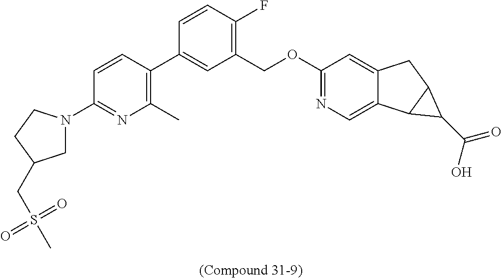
C1(C)=C(C2=CC(COC3=NC=C4C(=C3)CC3C4C3C(=O)O)=C(F)C=C2)C=CC(N2CC(CS(C)(=O)=O)CC2)=N1
